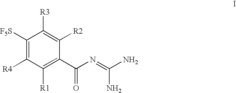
C1([F5S])=C([R4])C([R1])=C(C(N=C(N)N)=O)C([R2])=C1[R3]
